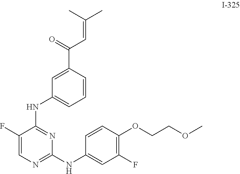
C1=CC(C(=O)C=C(C)C)=CC(NC2=NC(NC3=CC(F)=C(OCCOC)C=C3)=NC=C2F)=C1
